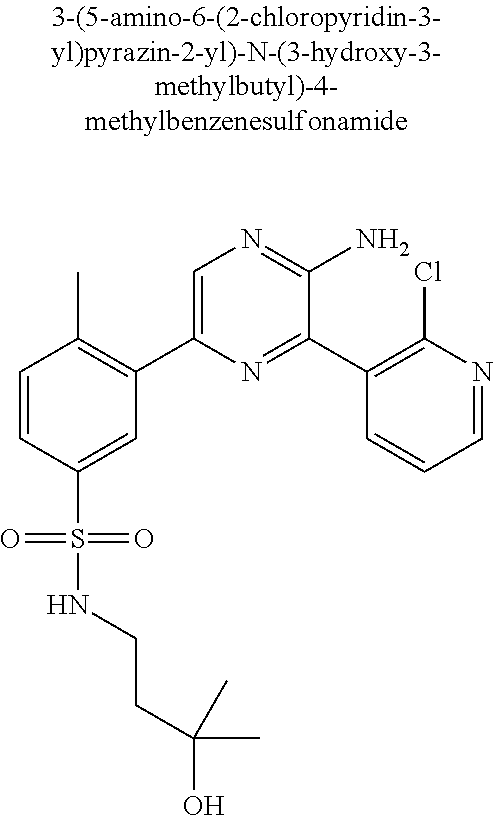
C1=CC(S(=O)(=O)NCCC(O)(C)C)=CC(C2=CN=C(N)C(C3=C(Cl)N=CC=C3)=N2)=C1C
